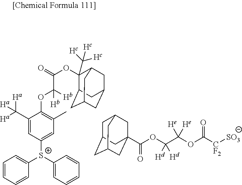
C1=CC=CC([S+](C2=CC=CC=C2)C2=CC(C)=C(OC(C(=O)OC3(C([Hc])([Hc])[Hc])C4CC5CC(CC3C5)C4)([Hb])[Hb])C(C([Ha])([Ha])[Ha])=C2)=C1.C1C2CC3CC(C(OC(C(OC([CF2][SO3])=O)([He])[He])([Hd])[Hd])=O)(CC1C3)C2
